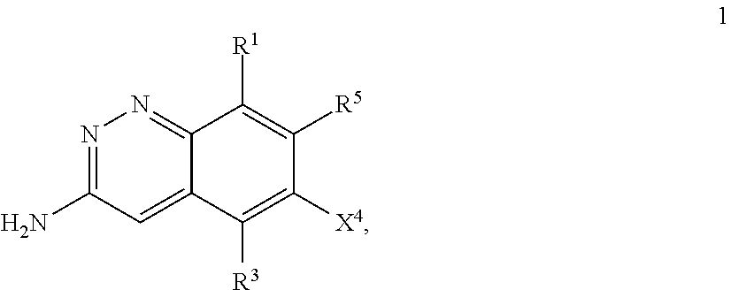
N1=C(N)C=C2C(=N1)C([R1])=C([R5])C([X4])=C2[R3]
